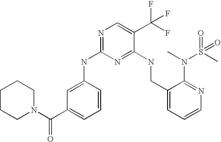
C1(CNC2=NC(NC3=CC(C(N4CCCCC4)=O)=CC=C3)=NC=C2C(F)(F)F)=CC=CN=C1N(C)S(C)(=O)=O
